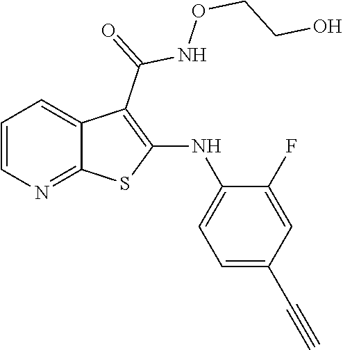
C1=CN=C2C(=C1)C(C(=O)NOCCO)=C(NC1=CC=C(C#C)C=C1F)S2
